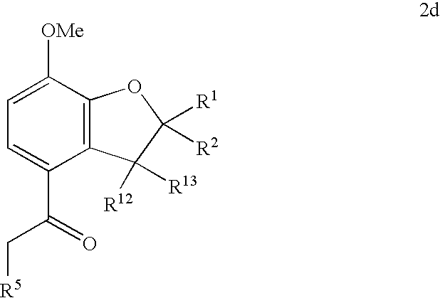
C1=C(C(=O)C[R5])C2=C(C([OMe])=C1)OC([R1])([R2])C2([R12])[R13]
